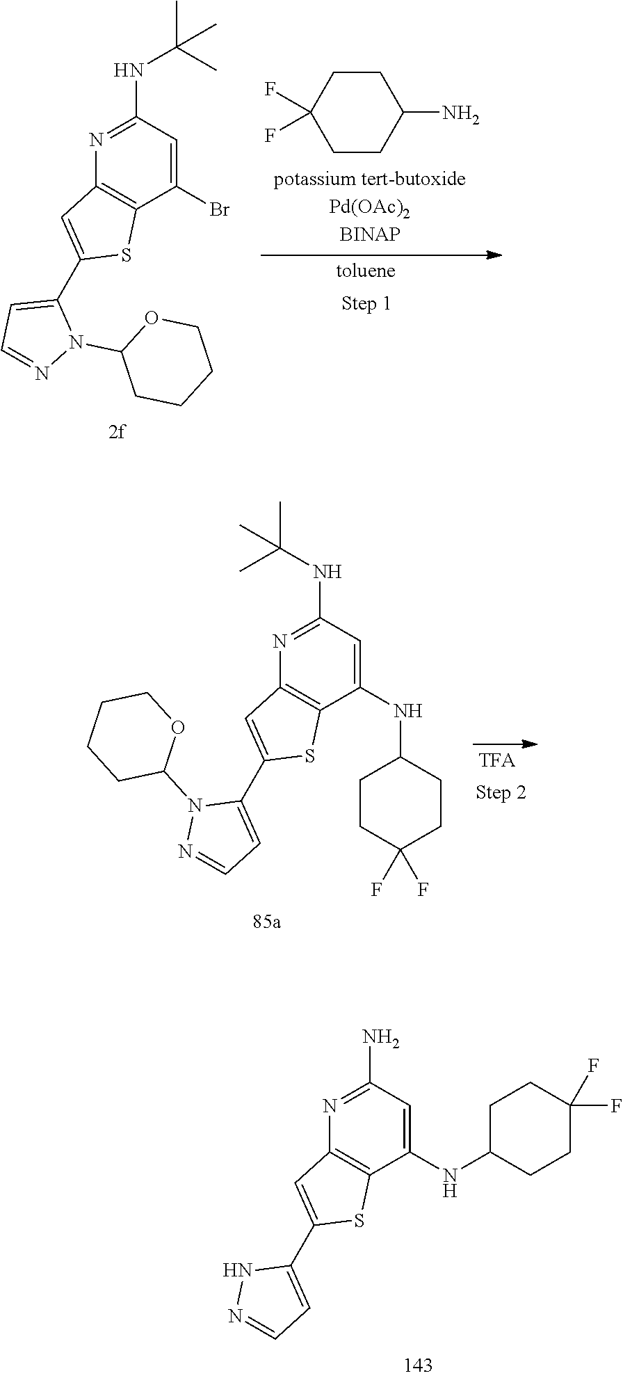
C1CC(F)(F)CCC1N.C1(NC(C)(C)C)=NC2=C(C(Br)=C1)SC(C1=CC=NN1C1CCCCO1)=C2.C1(NC(C)(C)C)=NC2=C(C(NC3CCC(F)(F)CC3)=C1)SC(C1=CC=NN1C1OCCCC1)=C2.C1(N)=NC2=C(C(NC3CCC(F)(F)CC3)=C1)SC(C1=CC=NN1)=C2
